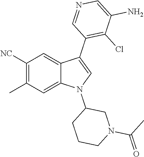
C1([NC])=C(C)C=C2C(=C1)C(C1=C(Cl)C(N)=CN=C1)=CN2C1CCCN(C(C)=O)C1
